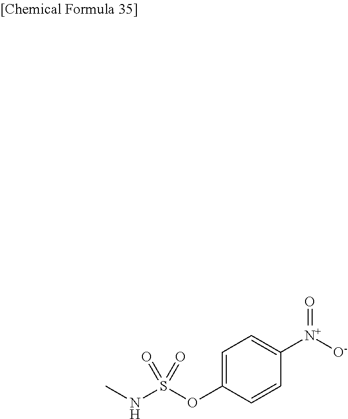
S(NC)(OC1=CC=C([N+]([O-])=O)C=C1)(=O)=O
